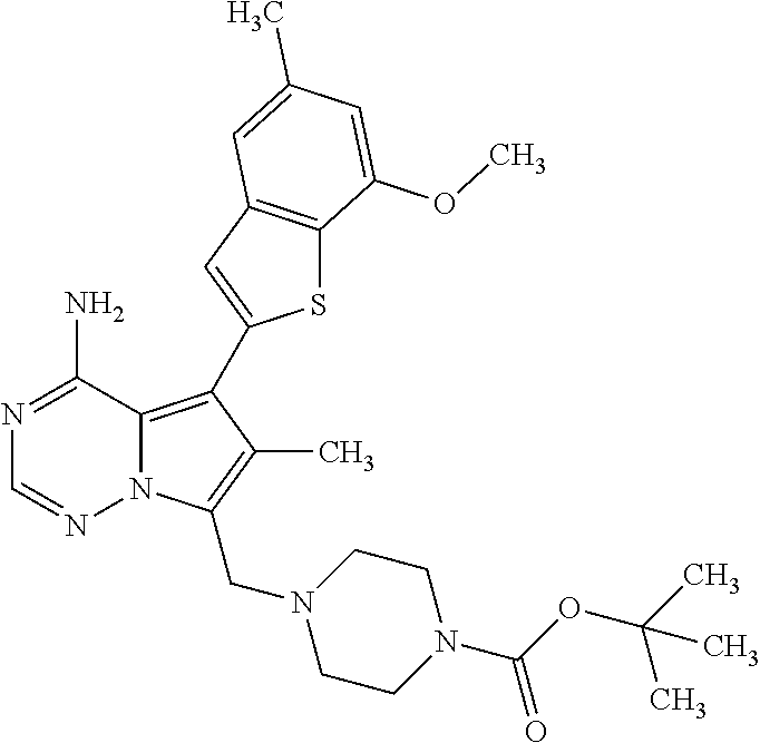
N1=C(N)C2=C(C3=CC4=C(S3)C(OC)=CC(C)=C4)C(C)=C(CN3CCN(C(=O)OC(C)(C)C)CC3)N2N=C1
